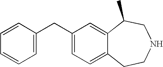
C1=CC(CC2=CC=C3C(=C2)C(C)CNCC3)=CC=C1
